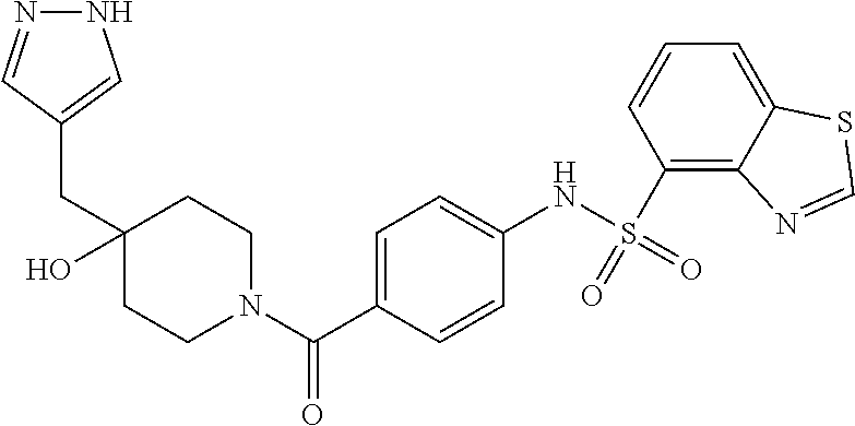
C1CN(C(C2=CC=C(NS(=O)(=O)C3=C4C(=CC=C3)SC=N4)C=C2)=O)CCC1(O)CC1=CNN=C1
